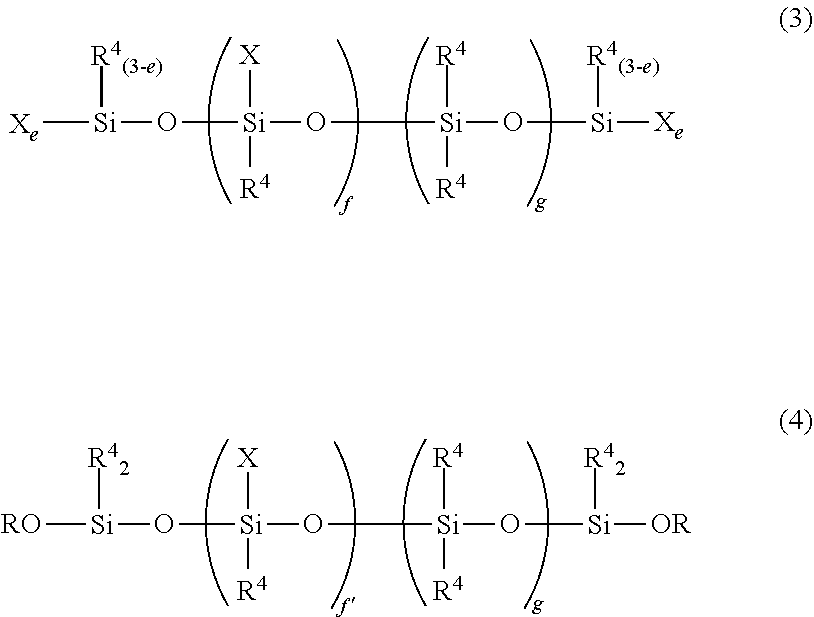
[Xe][Si]([R4(3-e)])O[Si]([X])([R4])O[Si]([R4])(O[Si]([R4(3-e)])[Xe])[R4].[RO][Si]([R42])O[Si]([X])([R4])O[Si]([R4])(O[Si]([R42])[OR])[R4]
